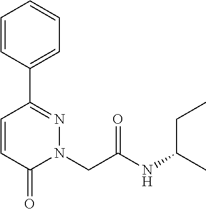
C1=CC(C2=NN(CC(NC(CC)C)=O)C(=O)C=C2)=CC=C1
